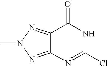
C12=NN(C)N=C1N=C(Cl)NC2=O
